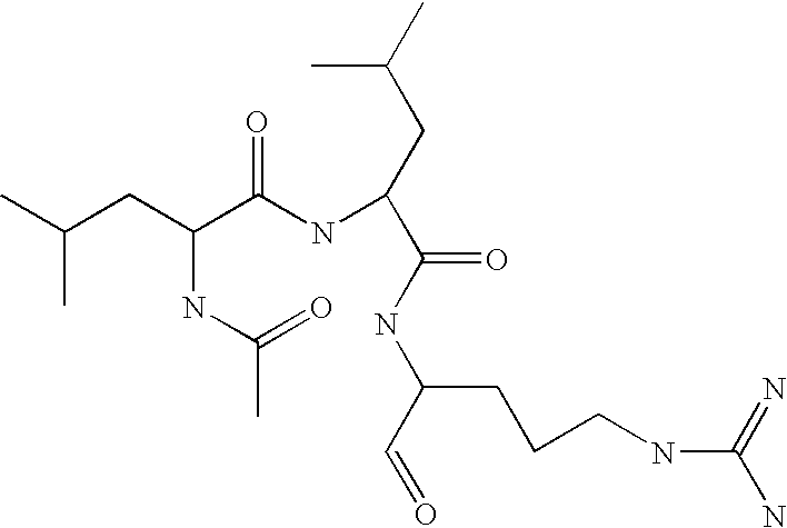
CC(CC(C(NC(CC(C)C)C(NC(C=O)CCCNC(N)=N)=O)=O)NC(=O)C)C
